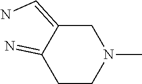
C1C(=CN)C(=N)CCN1C
